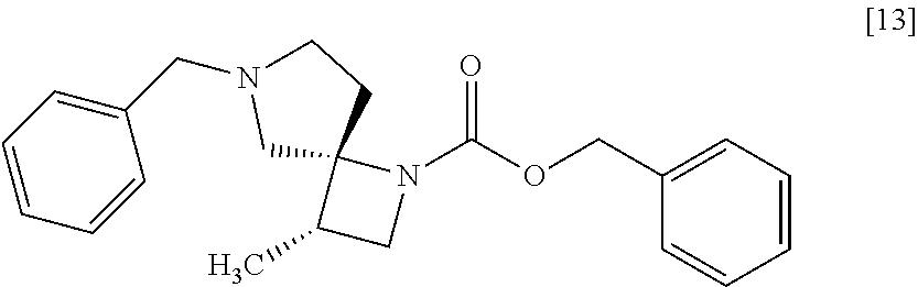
C1=CC=C(COC(N2C3(C(C)C2)CCN(CC2=CC=CC=C2)C3)=O)C=C1
